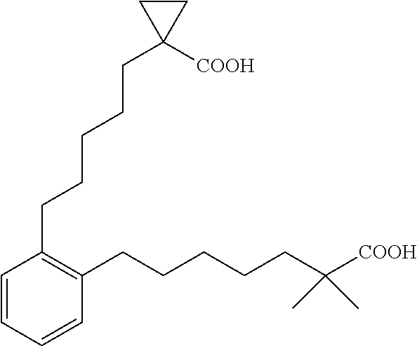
C1=CC=CC(CCCCCC([COOH])(C)C)=C1CCCCCC1([COOH])CC1
